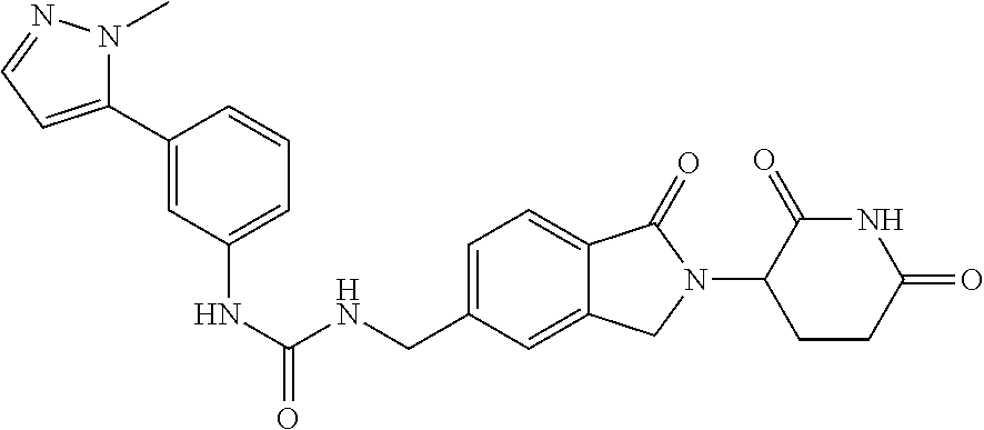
N(C(NCC1=CC=C2C(=C1)CN(C1CCC(=O)NC1=O)C2=O)=O)C1=CC=CC(C2=CC=NN2C)=C1
